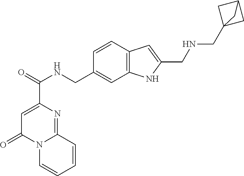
C1=C(C(=O)NCC2=CC3=C(C=C2)C=C(CNCC24CC(C2)C4)N3)N=C2N(C1=O)C=CC=C2
